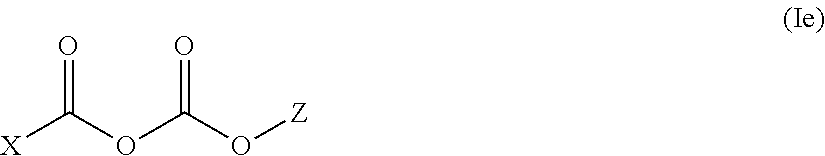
O=C(OC(O[Z])=O)[X]
